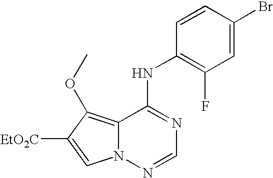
C12=C(OC)C([EtO2C])=CN1N=CN=C2NC1=C(F)C=C(Br)C=C1
